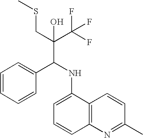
C1=CC=CC(C(NC2=CC=CC3=C2C=CC(C)=N3)C(C(F)(F)F)(CSC)O)=C1
